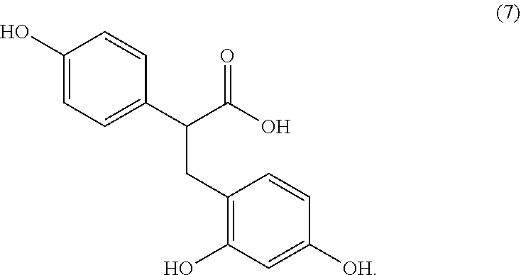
C1(O)=CC=C(C(CC2=C(O)C=C([OH])C=C2)C(O)=O)C=C1
